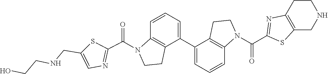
C1=CC=C(C2=CC=CC3=C2CCN3C(C2=NC3=C(S2)CNCC3)=O)C2=C1N(C(C1=NC=C(CNCCO)S1)=O)CC2
